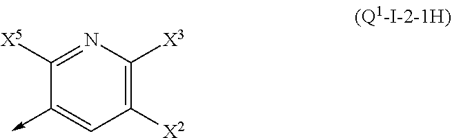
C1([X5])=NC([X3])=C([X2])C=C1->C
